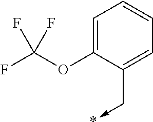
C1=C(OC(F)(F)F)C(C->*)=CC=C1
